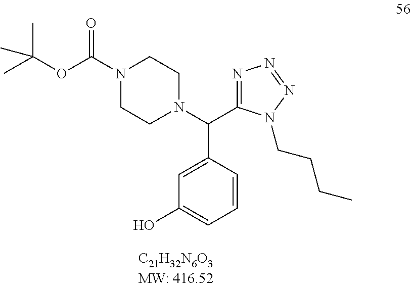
C(N1CCN(C(C2=NN=NN2CCCC)C2=CC(O)=CC=C2)CC1)(OC(C)(C)C)=O
